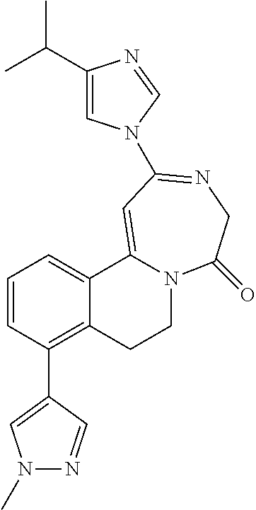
C1=CC(C2=CN(C)N=C2)=C2C(=C1)C1=CC(N3C=C(C(C)C)N=C3)=NCC(=O)N1CC2
